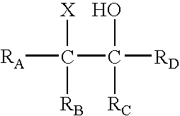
[RA]C([X])([RB])C(O)([RD])[RC]
